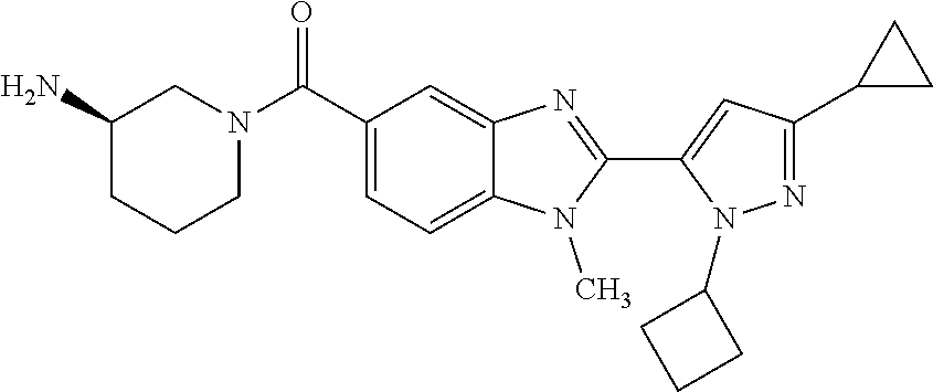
C1(C2CC2)=NN(C2CCC2)C(C2=NC3=CC(C(N4CCCC(N)C4)=O)=CC=C3N2C)=C1
